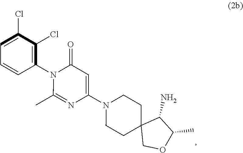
C1=C(Cl)C(Cl)=C(N2C(C)=NC(N3CCC4(CC3)COC(C)C4N)=CC2=O)C=C1
